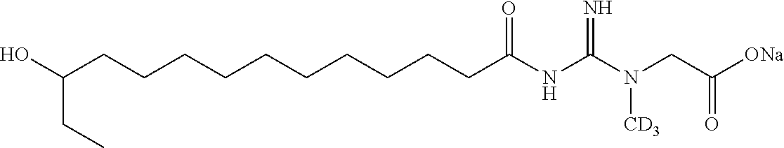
C(CCCC(NC(N(CC([ONa])=O)[CD3])=N)=O)CCCCCCC(O)CC
